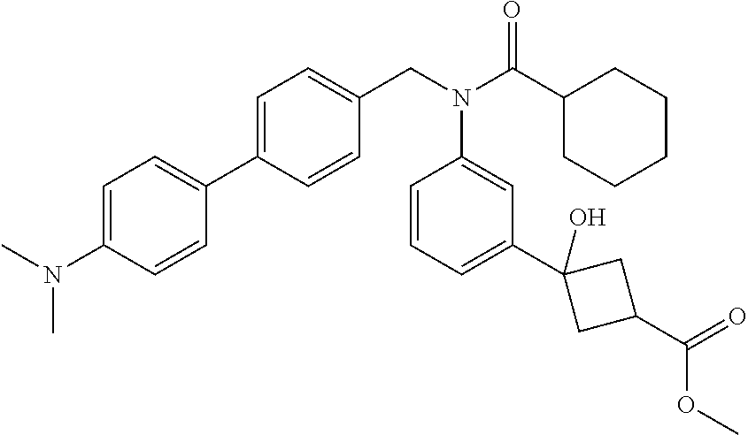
C1=C(N(C)C)C=CC(C2=CC=C(CN(C(C3CCCCC3)=O)C3=CC(C4(O)CC(C(=O)OC)C4)=CC=C3)C=C2)=C1
